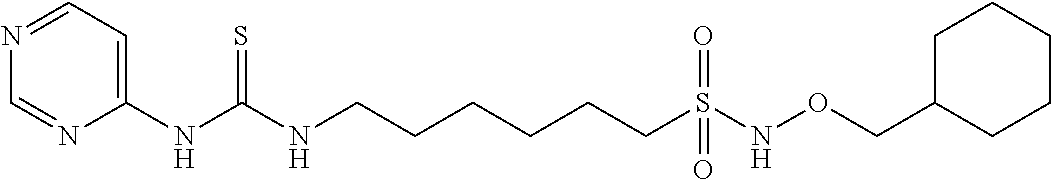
C1=NC(NC(NCCCCCCS(=O)(=O)NOCC2CCCCC2)=S)=CC=N1
